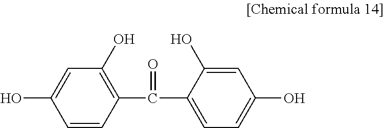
C1=C(O)C=CC(C(C2=CC=C(O)C=C2O)=O)=C1O
